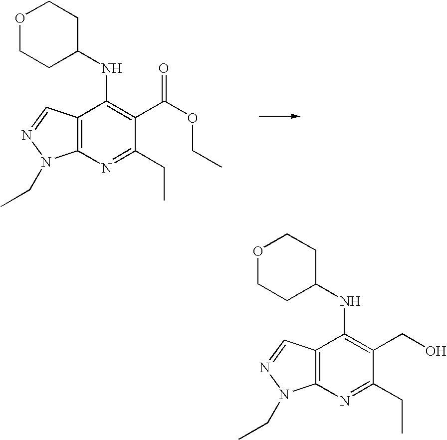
C12=C(N=C(CC)C(C(OCC)=O)=C1NC1CCOCC1)N(CC)N=C2.C12=C(N=C(CC)C(CO)=C1NC1CCOCC1)N(CC)N=C2
